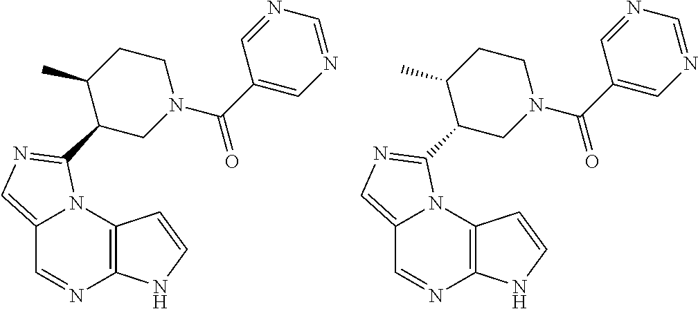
C12=CN=C(C3CN(C(C4=CN=CN=C4)=O)CCC3C)N1C1=C(N=C2)NC=C1.C12=CN=C(C3CN(C(C4=CN=CN=C4)=O)CCC3C)N1C1=C(N=C2)NC=C1
